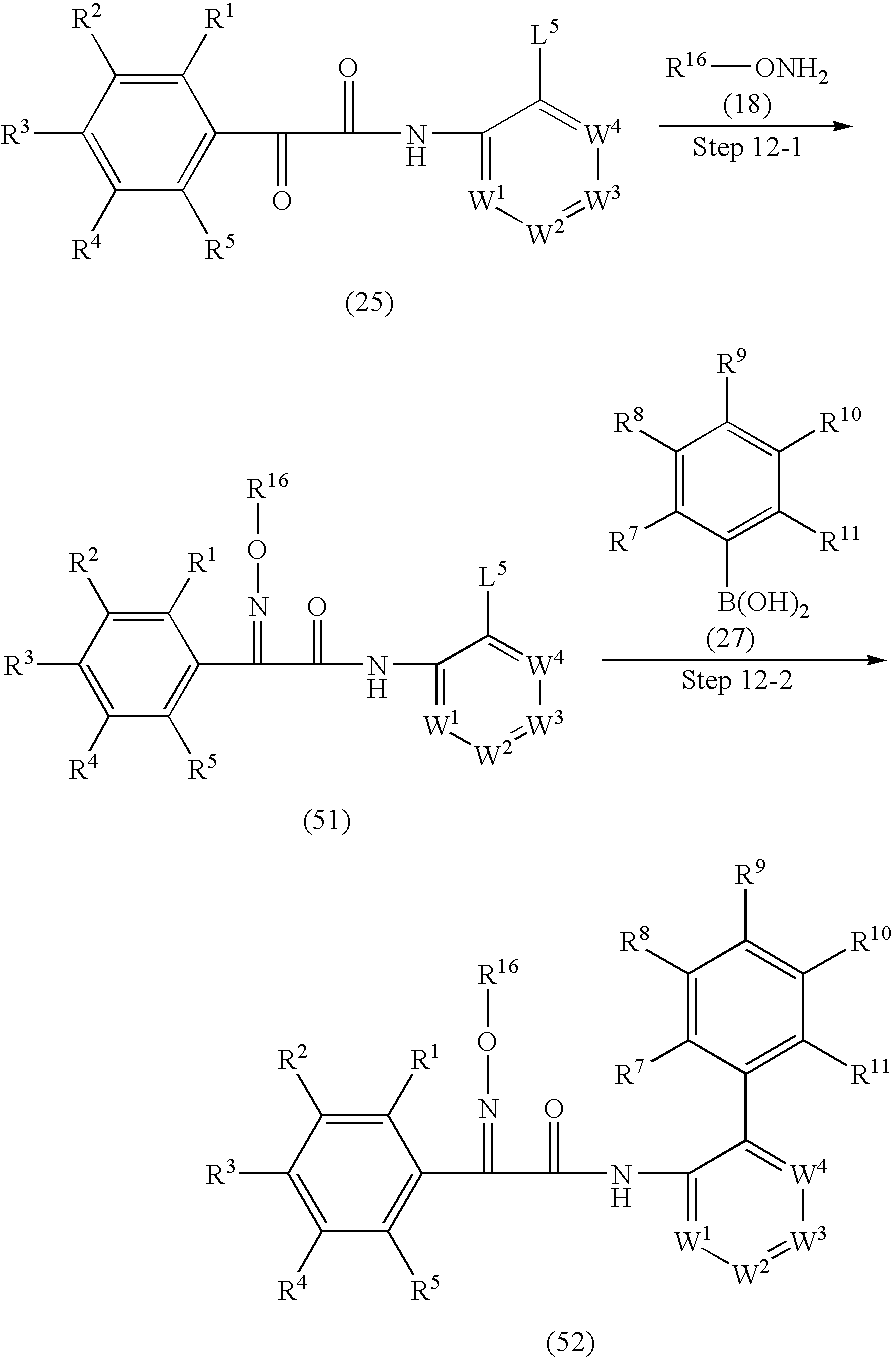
C1([R1])=C([R2])C([R3])=C([R4])C([R5])=C1C(C(=O)NC1=[W1][W2]=[W3][W4]=C1C1=C([R11])C([R10])=C([R9])C([R8])=C1[R7])=NO[R16].C1([R1])=C([R2])C([R3])=C([R4])C([R5])=C1C(C(=O)NC1=[W1][W2]=[W3][W4]=C1[L5])=O.[R16][ONH2].C1([R1])=C([R2])C([R3])=C([R4])C([R5])=C1C(C(=O)NC1=[W1][W2]=[W3][W4]=C1[L5])=NO[R16].C1([R8])=C([R7])C([B(OH)2])=C([R11])C([R10])=C1[R9]
